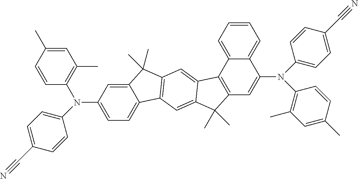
C1=C(N(C2=C(C)C=C(C)C=C2)C2=CC=C(C#N)C=C2)C=C2C(=C1)C1=C(C2(C)C)C=C2C(=C1)C(C)(C)C1=C2C2=CC=CC=C2C(N(C2=CC=C(C#N)C=C2)C2=C(C)C=C(C)C=C2)=C1
